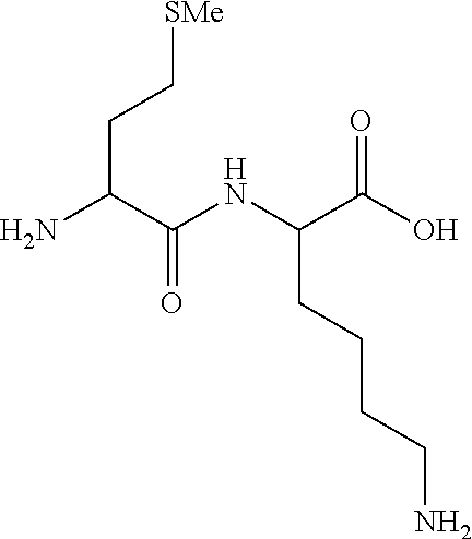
NC(C(NC(C(O)=O)CCCCN)=O)CC[SMe]
